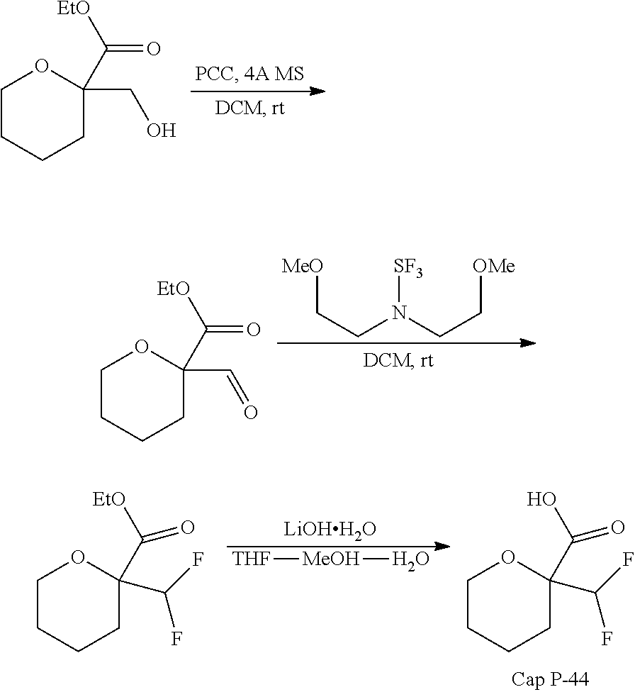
C1CCCC(C([EtO])=O)(CO)O1.[MeO]CCN(CC[OMe])[SF3].C1CCCC(C([EtO])=O)(C=O)O1.[LiOHH2O].[THF][MeOH]O.C1CCCC(C([EtO])=O)(C(F)F)O1.C1CCCC(C(O)=O)(C(F)F)O1
